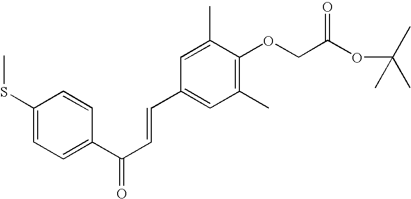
S(C1=CC=C(C(C=CC2=CC(C)=C(OCC(OC(C)(C)C)=O)C(C)=C2)=O)C=C1)C
